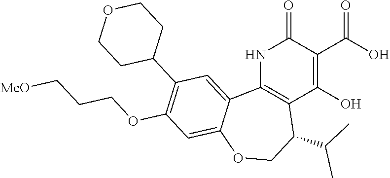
C12=C(NC(=O)C(C(O)=O)=C1O)C1=CC(C3CCOCC3)=C(OCCC[MeO])C=C1OCC2C(C)C
